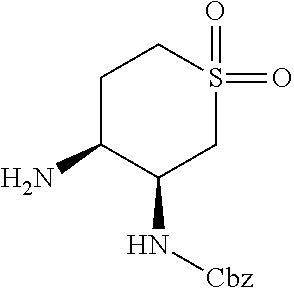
C1C(N)C(N[Cbz])CS(=O)(=O)C1
